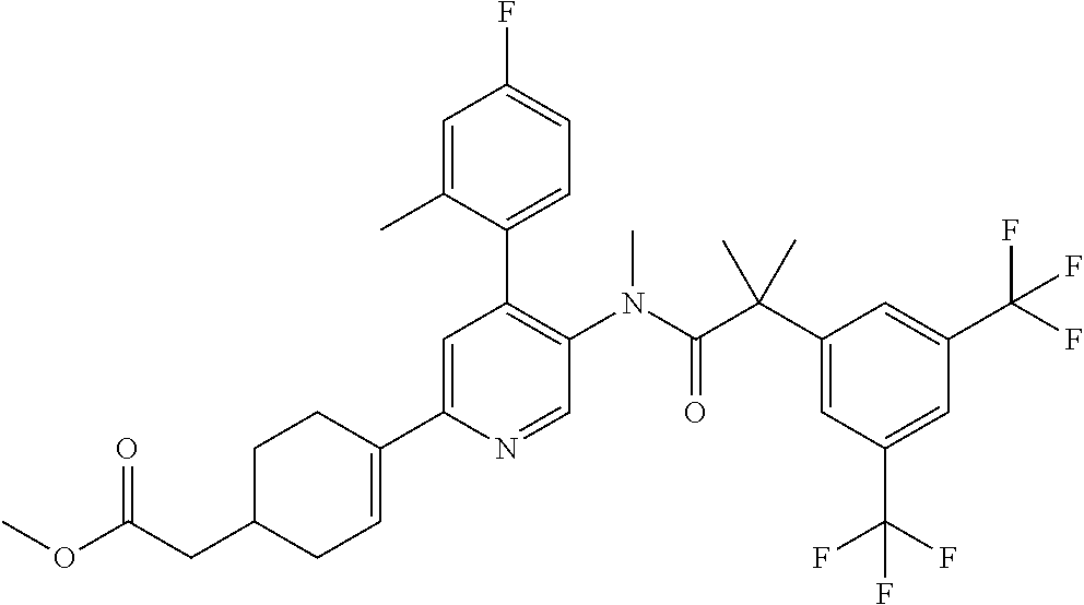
C1CC(C2=CC(C3=CC=C(F)C=C3C)=C(N(C(C(C3=CC(C(F)(F)F)=CC(C(F)(F)F)=C3)(C)C)=O)C)C=N2)=CCC1CC(=O)OC
